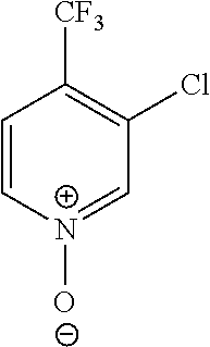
C1=C[N+]([O-])=CC(Cl)=C1[CF3]
